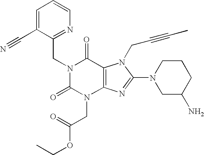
C1=C(C#N)C(CN2C(=O)N(CC(OCC)=O)C3=C(C2=O)N(CC#CC)C(N2CC(N)CCC2)=N3)=NC=C1
